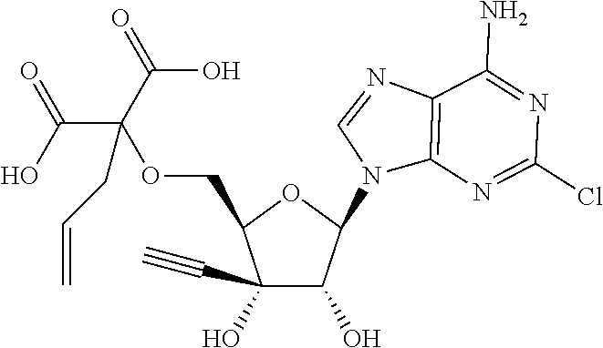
C1(C#C)(O)C(O)C(N2C3=C(N=C2)C(N)=NC(Cl)=N3)OC1COC(CC=C)(C(=O)O)C(O)=O
